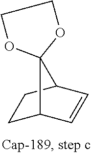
C1C2C=CC(C1)C21OCCO1
